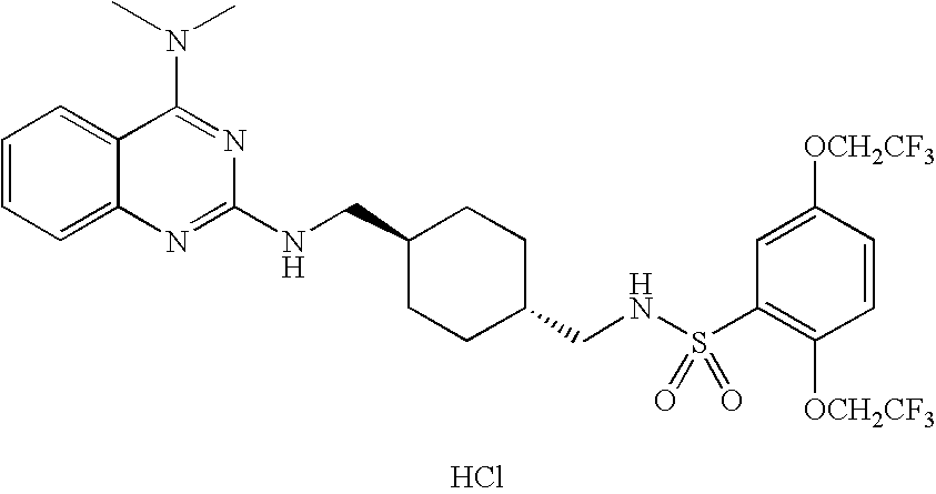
C1=CC=C2C(=C1)C(N(C)C)=NC(NCC1CCC(CNS(C3=C([OCH2CF3])C=CC([OCH2CF3])=C3)(=O)=O)CC1)=N2.Cl
